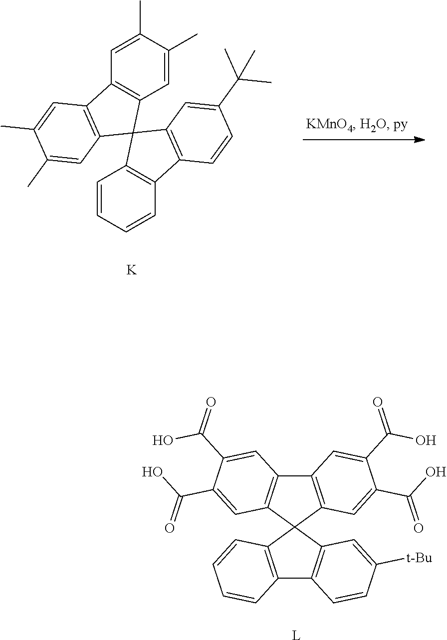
C12=C(C3(C4=C1C=C(C(O)=O)C(C(O)=O)=C4)C1=C(C4=C3C=C([t-Bu])C=C4)C=CC=C1)C=C(C(O)=O)C(C(O)=O)=C2.[L].C12=C(C=C(C)C(C)=C1)C1(C3=C2C=C(C)C(C)=C3)C2=C(C3=C1C=C(C(C)(C)C)C=C3)C=CC=C2.[K]
